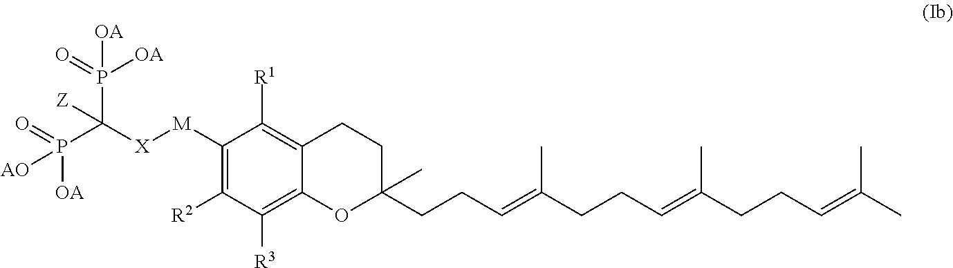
C1([M][X]C(P(=O)([OA])[AO])(P(=O)([OA])[OA])[Z])=C([R2])C([R3])=C2C(=C1[R1])CCC(CCC=C(CCC=C(CCC=C(C)C)C)C)(C)O2
